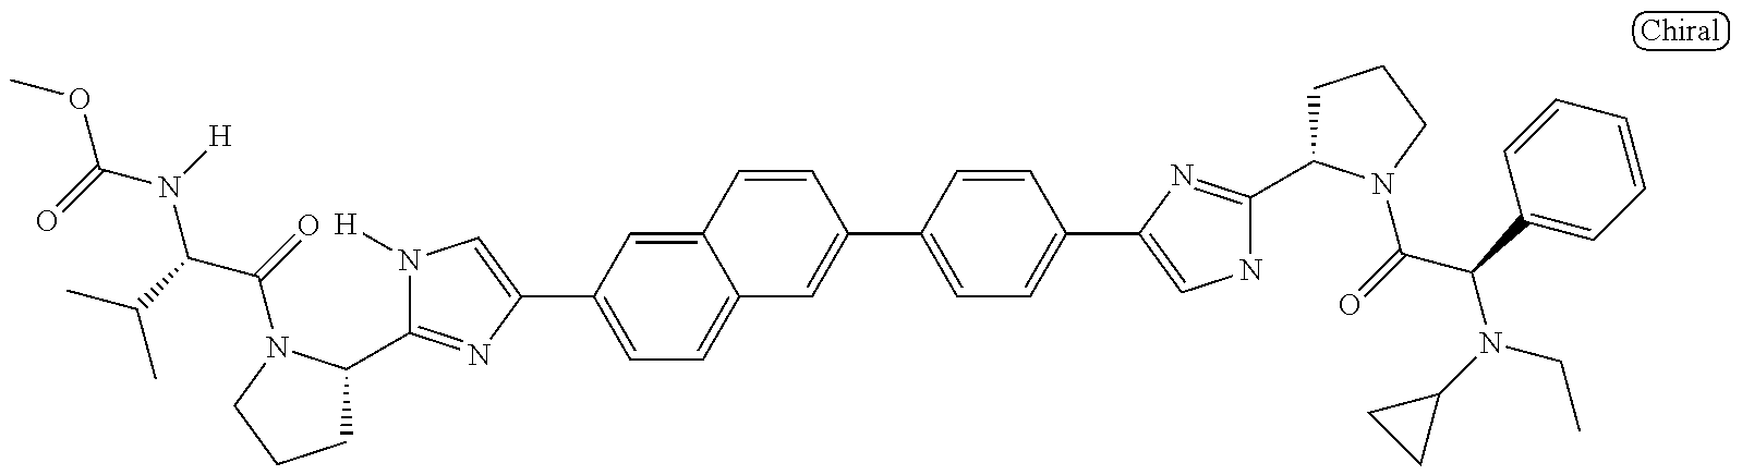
COC(=O)N([H])C(C(C)C)C(=O)N1C(C2=NC(C3=CC=C4C(=C3)C=CC(C3=CC=C(C5=CNC(C6CCCN6C(C(N(CC)C6CC6)C6=CC=CC=C6)=O)=N5)C=C3)=C4)=CN2[H])CCC1
